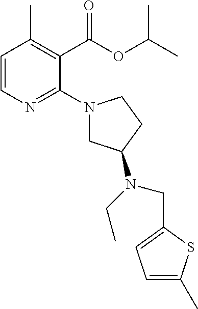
C1=CN=C(N2CC(N(CC)CC3=CC=C(C)S3)CC2)C(C(OC(C)C)=O)=C1C
